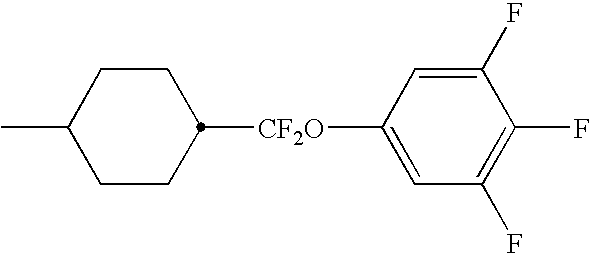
C1(F)=CC([CF2O]C2CCC(C)CC2)=CC(F)=C1F
